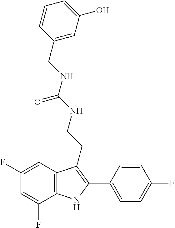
C1=C(F)C2=C(C=C1F)C(CCNC(NCC1=CC(O)=CC=C1)=O)=C(C1=CC=C(F)C=C1)N2
